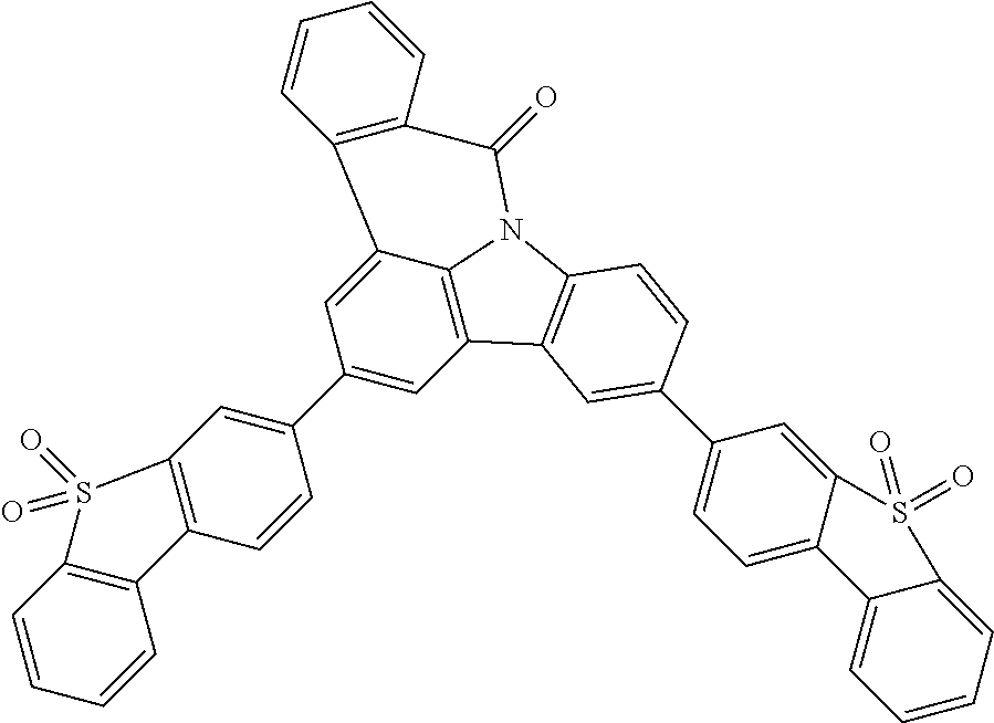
C1(C2=CC3=C(C=C2)C2=C(C=CC=C2)S3(=O)=O)=CC2=C3C(=C1)C1=C(C(=O)N3C3=C2C=C(C2=CC=C4C(=C2)S(=O)(=O)C2=CC=CC=C42)C=C3)C=CC=C1
